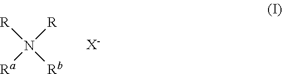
[R]N([R])([Ra])[Rb].[X-]
